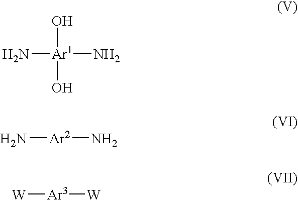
N[Ar1](N)(O)O.N[Ar2]N.[W][Ar3][W]
